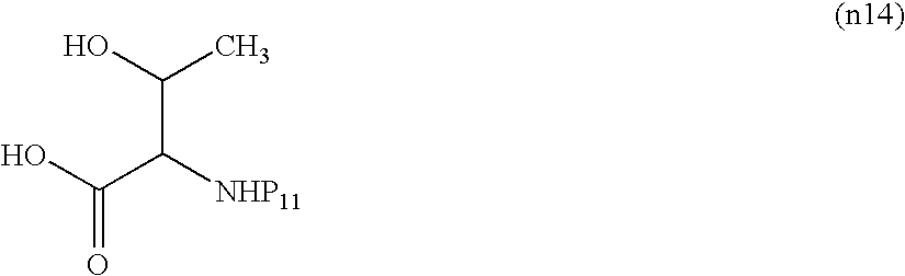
C(C([NHP11])C(O)=O)(O)C
